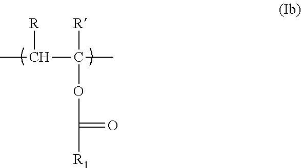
CC(C(C)([R])OC([R1])=O)[R]
